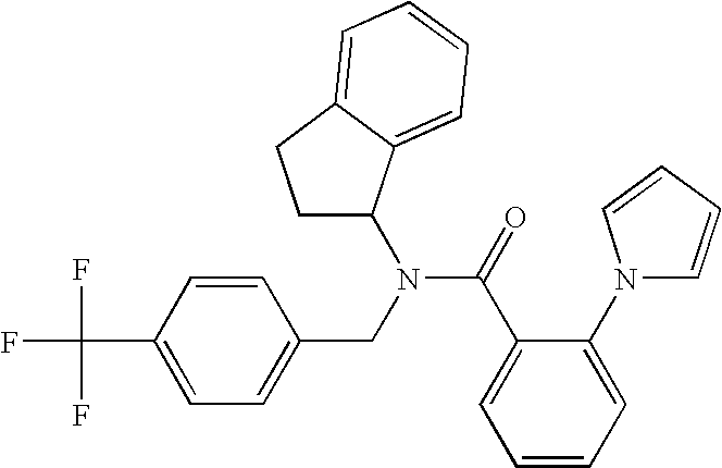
C1=C(C(F)(F)F)C=CC(CN(C(=O)C2=CC=CC=C2N2C=CC=C2)C2CCC3=CC=CC=C23)=C1
